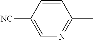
N1=C(C)C=CC([NC])=C1
